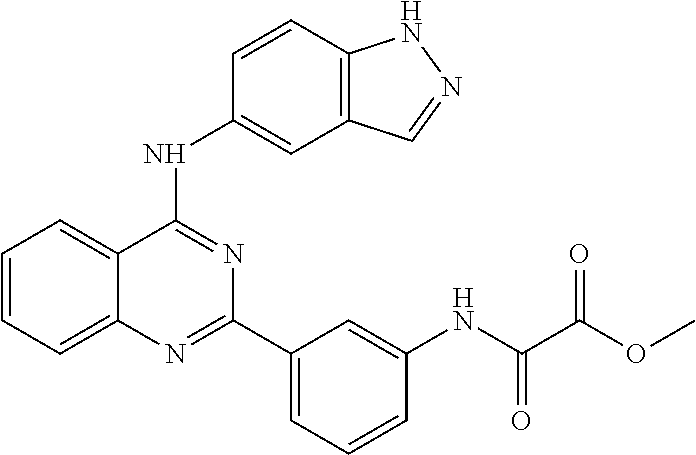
C1=CC=C2C(=C1)C(NC1=CC3=C(C=C1)NN=C3)=NC(C1=CC=CC(NC(C(OC)=O)=O)=C1)=N2
